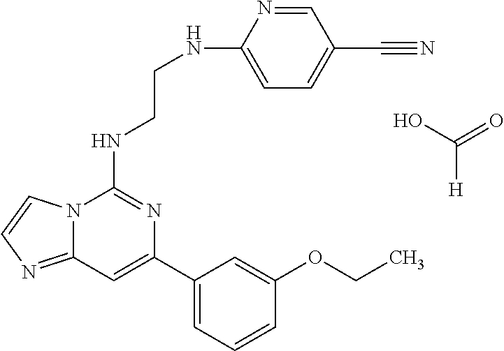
C12=NC=CN1C(NCCNC1=CC=C(C#N)C=N1)=NC(C1=CC=CC(OCC)=C1)=C2.OC(=O)[H]
